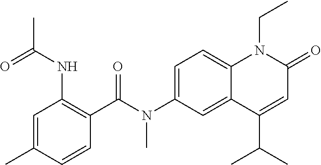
N(C1=CC=C2C(=C1)C(C(C)C)=CC(=O)N2CC)(C(C1=C(NC(C)=O)C=C(C)C=C1)=O)C
